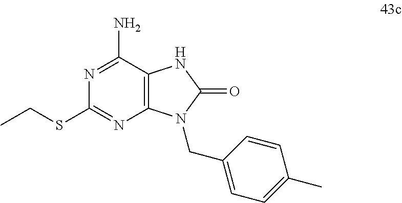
C1(N)=NC(SCC)=NC2=C1NC(=O)N2CC1=CC=C(C)C=C1
